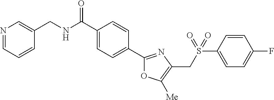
N1=CC=CC(CNC(C2=CC=C(C3=NC(CS(C4=CC=C(F)C=C4)(=O)=O)=C([Me])O3)C=C2)=O)=C1
